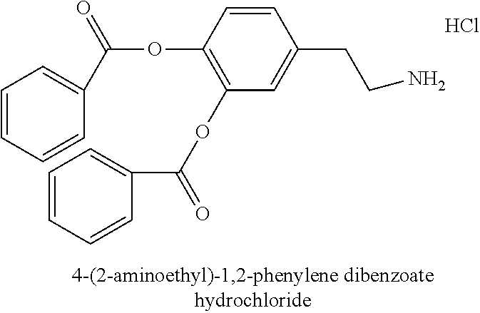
C1=CC=CC(C(OC2=C(OC(C3=CC=CC=C3)=O)C=C(CCN)C=C2)=O)=C1.Cl
